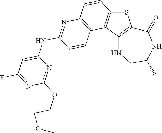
C12=C(C3=C(S1)C(=O)NC(C)CN3)C1=C(C=C2)N=C(NC2=CC(F)=NC(OCCOC)=N2)C=C1
